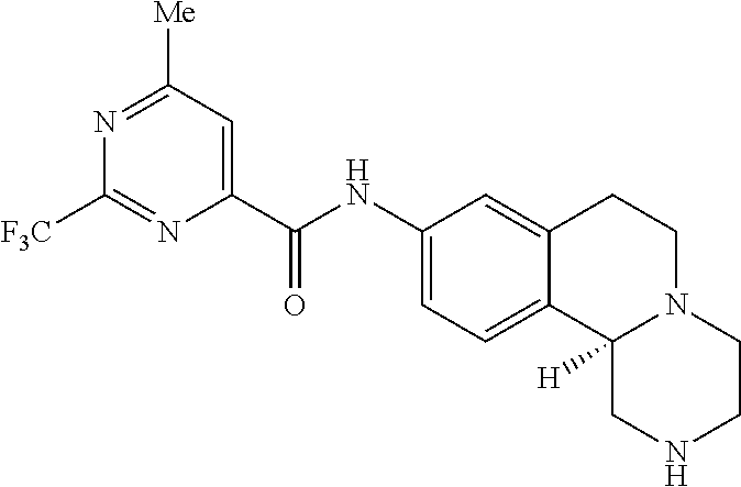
C1(C(NC2=CC=C3C(=C2)CCN2C3([H])CNCC2)=O)=CC([Me])=NC([F3C])=N1
